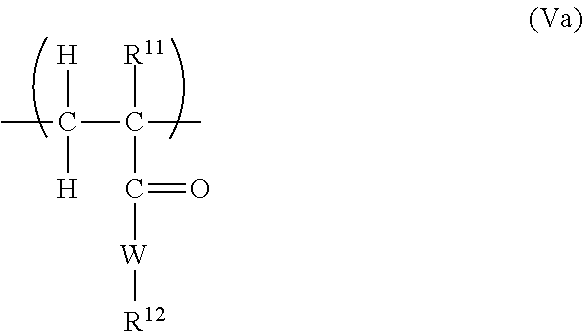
[H]C([H])(C(C)([R11])C(=O)[W][R12])C
